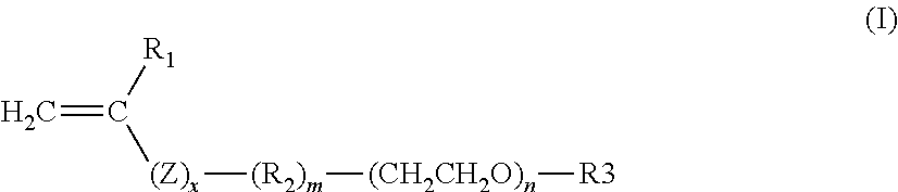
C=C([R1])[(Z)x][(R2)m][(CH2CH2O)n][R3]
